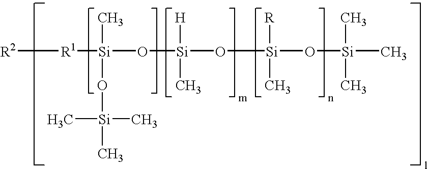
[Si](O[Si](O[Si](O[Si](C)(C)C)(C)[R])(C)[H])([R1][R2])(C)O[Si](C)(C)C
